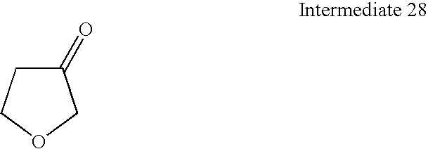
C1(=O)CCOC1
